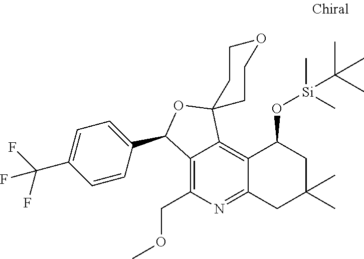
C12=C(COC)N=C3C(=C1C1(OC2C2=CC=C(C(F)(F)F)C=C2)CCOCC1)C(O[Si](C)(C)C(C)(C)C)CC(C)(C)C3
